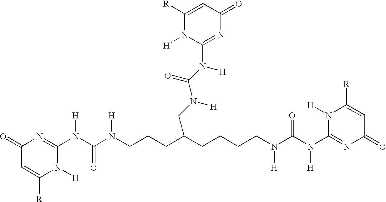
C1(=O)C=C([R])N([H])C(N(C(N(CCCC(CCCCN(C(N([H])C2=NC(=O)C=C([R])N2[H])=O)[H])CN(C(N(C2=NC(=O)C=C([R])N2[H])[H])=O)[H])[H])=O)[H])=N1
